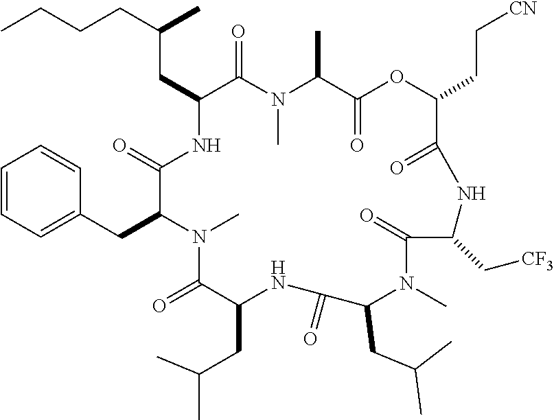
C(CC1NC(=O)C(CC2=CC=CC=C2)N(C)C(=O)C(CC(C)C)NC(=O)C(CC(C)C)N(C)C(=O)C(C[CF3])NC(=O)C(CC[CN])OC(=O)C(C)N(C)C1=O)(CCCC)C
